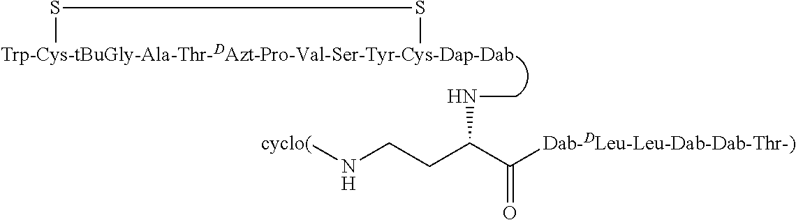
[Trp-Cys-tBuGly-Ala-Thr-DAzt-Pro-Val-Ser-Tyr-Cys-Dap-Dab]1SS1.N(CCC(C([Dab-DLeu-Leu-Dab-Dab-Thr-)])=O)NC)[cyclo(]
